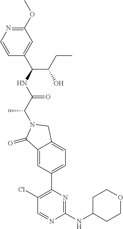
C1(=O)C2=CC(C3=C(Cl)C=NC(NC4CCOCC4)=N3)=CC=C2CN1C(C(NC(C(CC)O)C1=CC(OC)=NC=C1)=O)C
